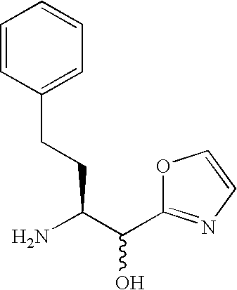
C1=CC(CCC(N)C(C2=NC=CO2)O)=CC=C1
